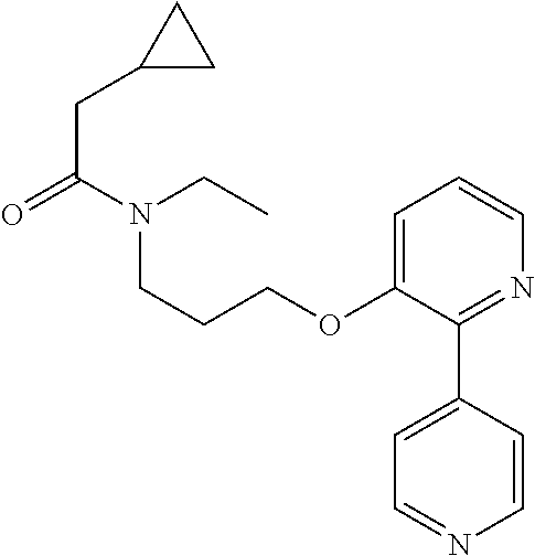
C(OC1=CC=CN=C1C1=CC=NC=C1)CCN(CC)C(=O)CC1CC1
